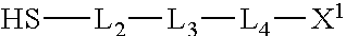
S[L2][L3][L4][X1]
